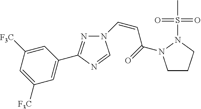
N1=C(C2=CC([F3C])=CC([F3C])=C2)N=CN1C=CC(=O)N1CCCN1S(C)(=O)=O
